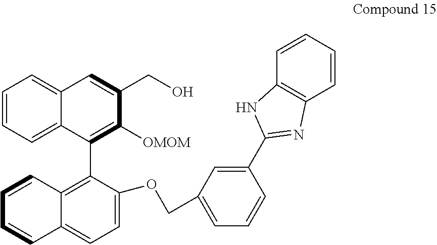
C1=CC=C2C(=C1)C=C(CO)C([OMOM])=C2C1=C2C(=CC=C1OCC1=CC=CC(C3=NC4=C(N3)C=CC=C4)=C1)C=CC=C2
